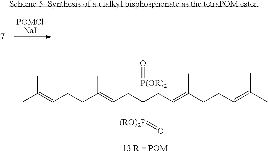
C(CC=C(CCC=C(C)C)C)(CC=C(CCC=C(C)C)C)([P(OR)2]=O)[(RO)2P]=O.[13 R = POM]
